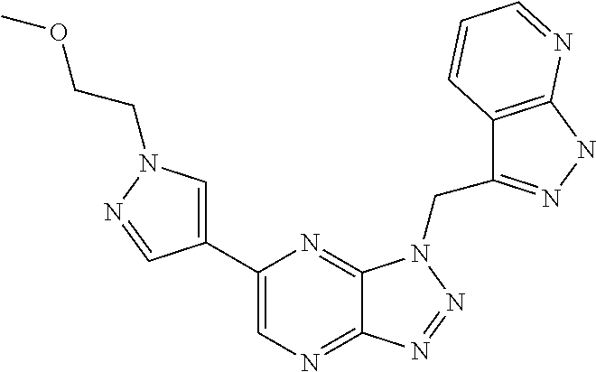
C1=C(C2=CN=C3C(=N2)N(CC2=NNC4=C2C=CC=N4)N=N3)C=NN1CCOC
